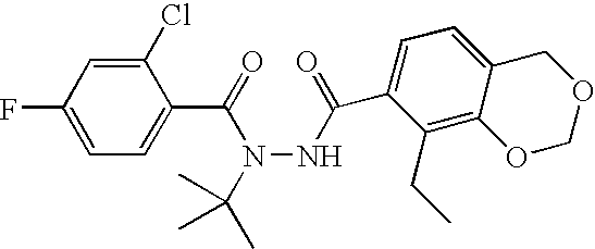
C1=C(F)C=C(Cl)C(C(=O)N(NC(=O)C2=CC=C3C(=C2CC)OCOC3)C(C)(C)C)=C1
